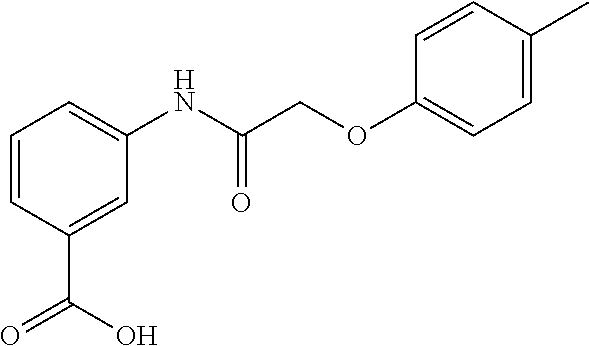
C1=CC(C(O)=O)=CC(NC(COC2=CC=C(C)C=C2)=O)=C1
